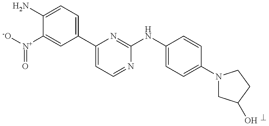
C1(N)=CC=C(C2=CC=NC(NC3=CC=C(N4CC(O)CC4)C=C3)=N2)C=C1[N+]([-O])=O
